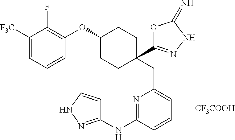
C1(OC2=C(F)C([F3C])=CC=C2)CCC(C2=NNC(=N)O2)(CC2=CC=CC(NC3=NNC=C3)=N2)CC1.[CF3COOH]
